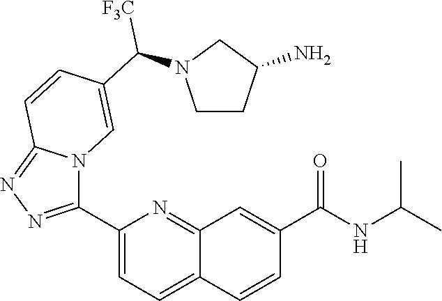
C1(C([F3C])N2CCC(N)C2)=CN2C(=NN=C2C2=CC=C3C(=N2)C=C(C(NC(C)C)=O)C=C3)C=C1
